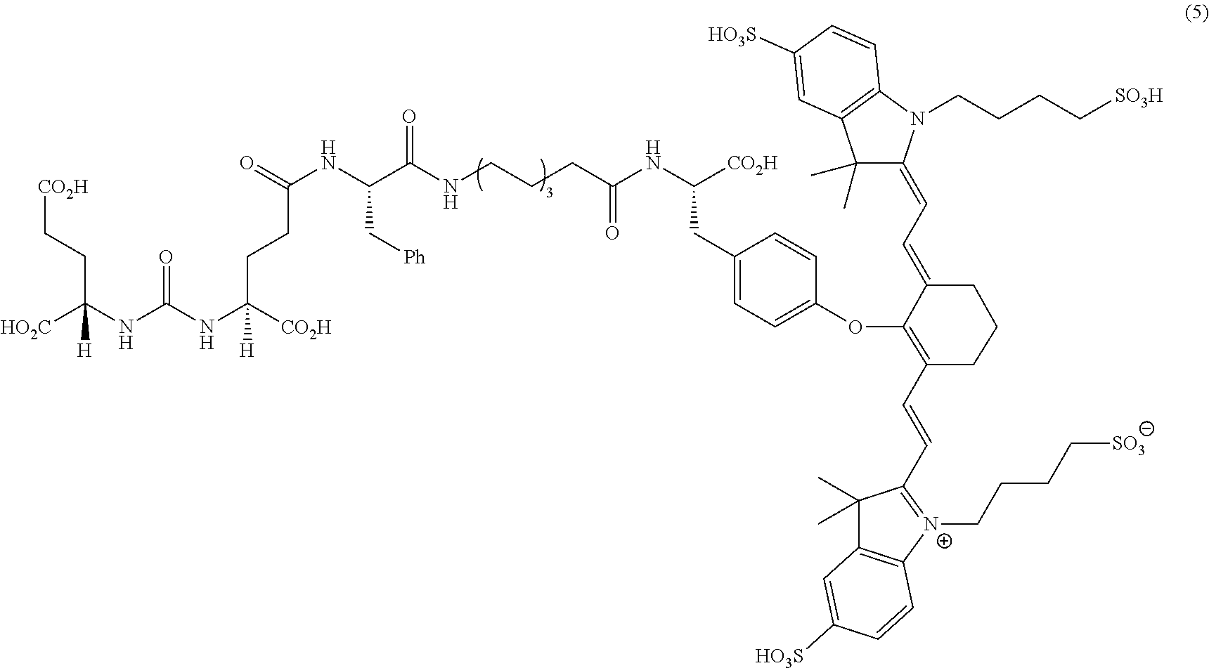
C1(C)(C)C(=CC=C2C(OC3=CC=C(CC(NC(CCCNC(C(NC(CCC(NC(NC(CC[CO2H])([HO2C])[H])=O)([CO2H])[H])=O)C[Ph])=O)=O)[CO2H])C=C3)=C(C=CC3=[N+](CCCC[SO3])C4=C(C3(C)C)C=C([HO3S])C=C4)CCC2)N(CCCC[SO3H])C2=C1C=C([HO3S])C=C2
